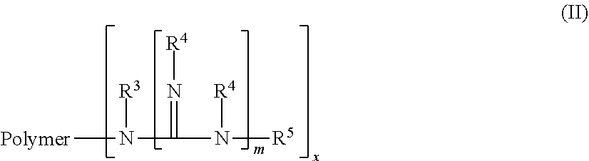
[Polymer]N([R3])C(=N[R4])N([R4])[R5]
